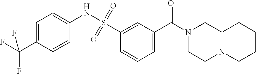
C1=C(C(F)(F)F)C=CC(NS(=O)(=O)C2=CC(C(N3CCN4C(C3)CCCC4)=O)=CC=C2)=C1
